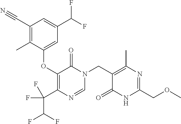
C1(C#N)=C(C)C(OC2=C(C(F)(C(F)F)F)N=CN(CC3=C(C)N=C(COC)NC3=O)C2=O)=CC(C(F)F)=C1
